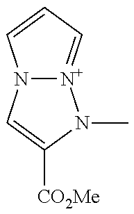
N12[N+](=CC=C1)N(C)C([CO2Me])=C2
